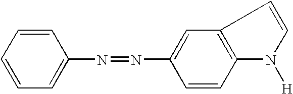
C1=CC=C(N=NC2=CC3=C(C=C2)N([H])C=C3)C=C1
